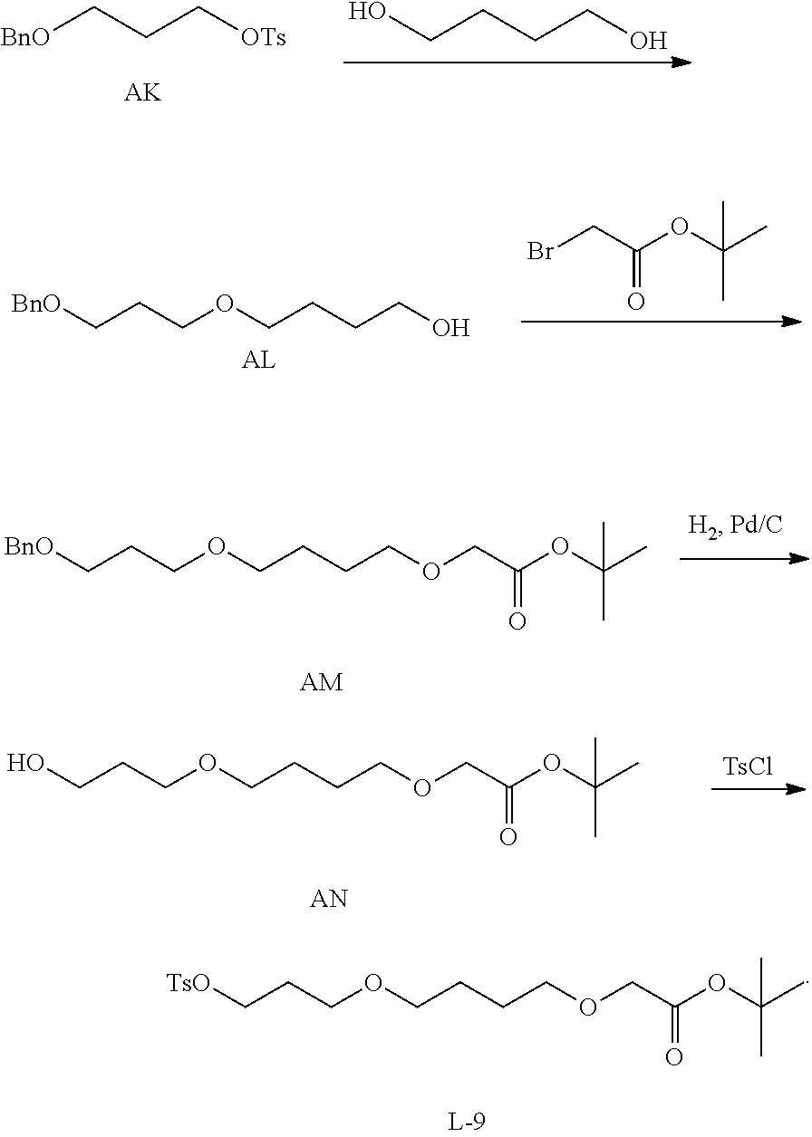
OCCCCO.[BnO]CCC[OTs].[AK].BrCC(OC(C)(C)C)=O.[BnO]CCCOCCCCO.[BnO]CCCOCCCCOCC(OC(C)(C)C)=O.[AM].[TsCl].OCCCOCCCCOCC(OC(C)(C)C)=O.[TsO]CCCOCCCCOCC(OC(C)(C)C)=O
